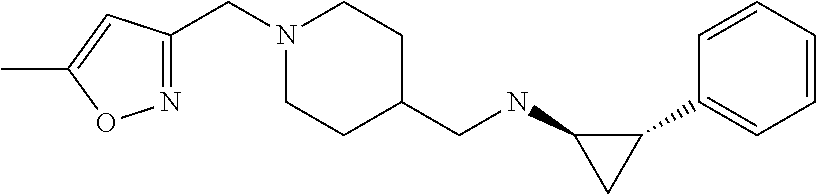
C1=CC=CC(C2C(NCC3CCN(CC4=NOC(C)=C4)CC3)C2)=C1
